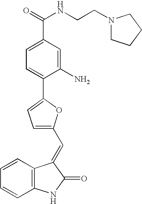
C1=CC2=C(C=C1)NC(=O)C2=CC1=CC=C(C2=CC=C(C(NCCN3CCCC3)=O)C=C2N)O1
